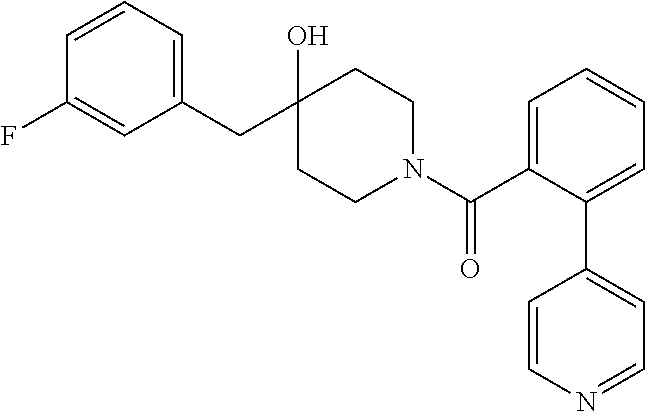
C1(CC2(O)CCN(C(C3=CC=CC=C3C3=CC=NC=C3)=O)CC2)=CC=CC(F)=C1
